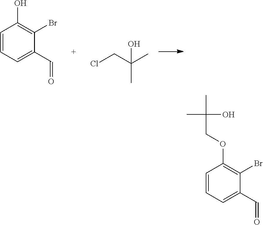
C1=CC=C(C=O)C(Br)=C1O.ClCC(C)(O)C.C1=CC=C(C=O)C(Br)=C1OCC(C)(C)O
